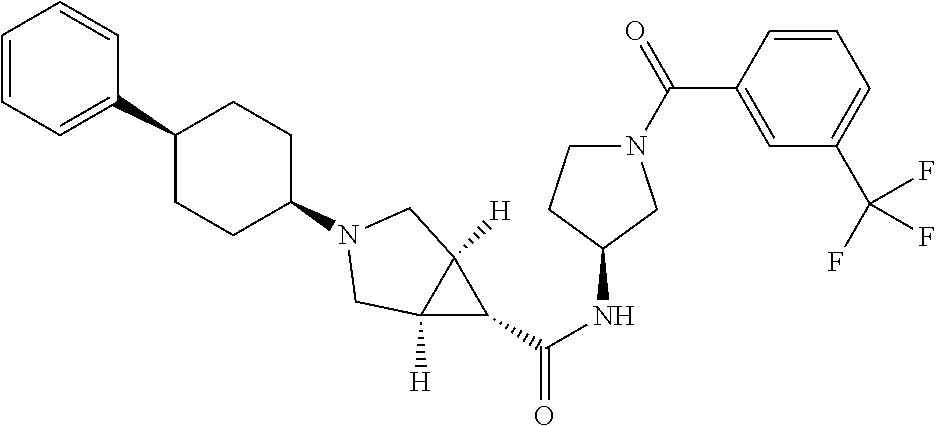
C1=CC=C(C2CCC(N3CC4([H])C([H])(C4C(NC4CN(C(C5=CC(C(F)(F)F)=CC=C5)=O)CC4)=O)C3)CC2)C=C1
